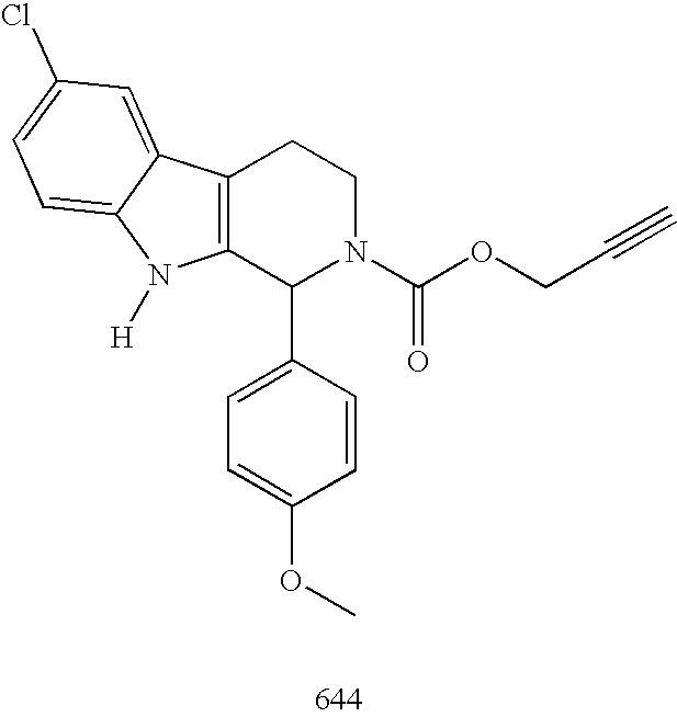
C12=C(C(C3=CC=C(OC)C=C3)N(C(OCC#C)=O)CC1)N([H])C1=CC=C(Cl)C=C21
